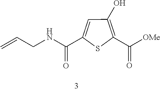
C1(C(NCC=C)=O)=CC(O)=C(C([OMe])=O)S1
